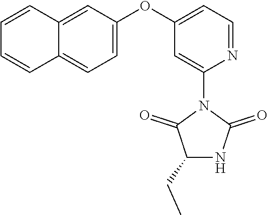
C1(N2C(=O)NC(CC)C2=O)=CC(OC2=CC=C3C(=C2)C=CC=C3)=CC=N1
